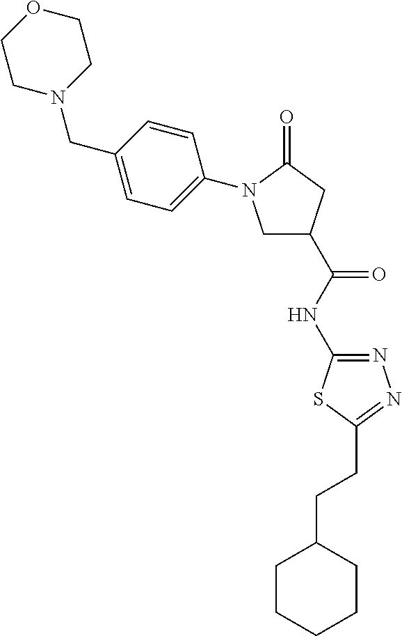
C1N(CC2=CC=C(N3CC(C(=O)NC4=NN=C(CCC5CCCCC5)S4)CC3=O)C=C2)CCOC1
